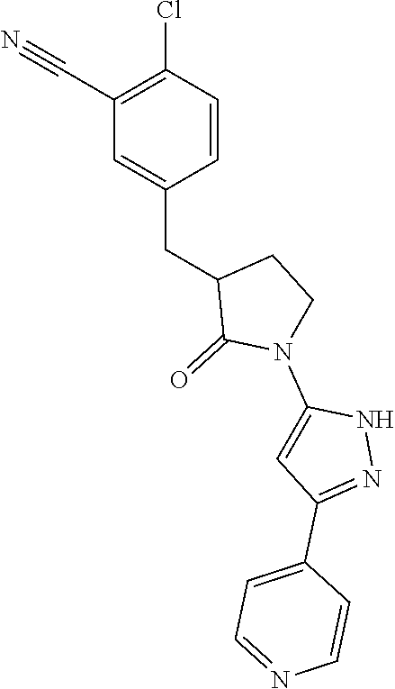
C1(C#N)=C(Cl)C=CC(CC2C(=O)N(C3=CC(C4=CC=NC=C4)=NN3)CC2)=C1
